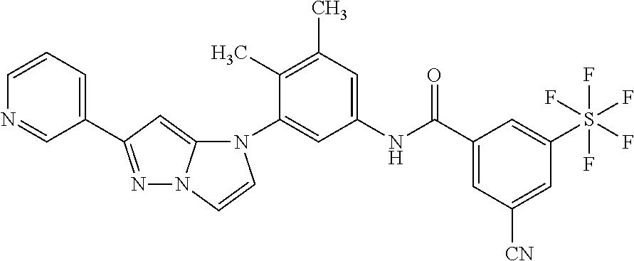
N1=C(C2=CC=CN=C2)C=C2N1C=CN2C1=CC(NC(C2=CC([CN])=CC(S(F)(F)(F)(F)F)=C2)=O)=CC(C)=C1C
